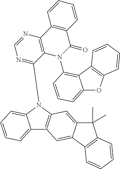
C12=CC=CC=C1N(C1=NC=NC3=C1N(C1=C4C(=CC=C1)OC1=C4C=CC=C1)C(=O)C1=C3C=CC=C1)C1=C2C=C2C(=C1)C(C)(C)C1=C2C=CC=C1
